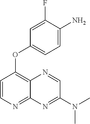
C1=C(F)C(N)=CC=C1OC1=C2C(=NC=C1)N=C(N(C)C)C=N2
